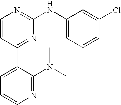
C1=CC(C2=CC=CN=C2N(C)C)=NC(NC2=CC=CC(Cl)=C2)=N1
